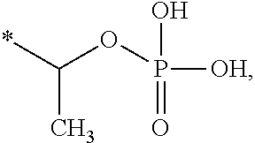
*C(OP([OH])(O)=O)C
